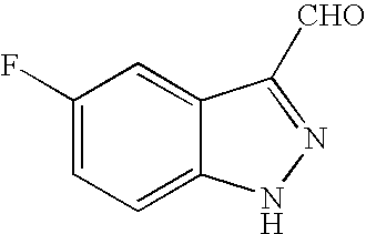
C1=C2C(=CC(F)=C1)C([CHO])=NN2
